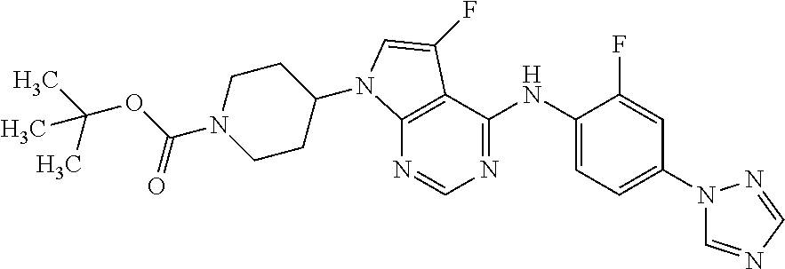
N1=CN=C(NC2=CC=C(N3C=NC=N3)C=C2F)C2=C1N(C1CCN(C(OC(C)(C)C)=O)CC1)C=C2F
